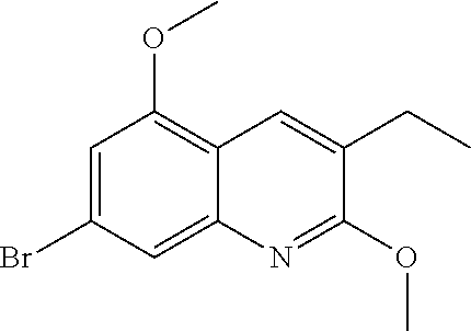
C1=C(Br)C=C2C(=C1OC)C=C(CC)C(OC)=N2
